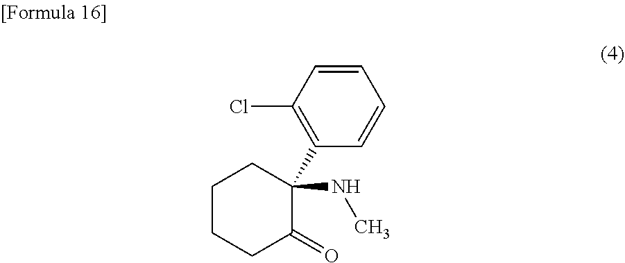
C1=CC(Cl)=C(C2(NC)CCCCC2=O)C=C1
